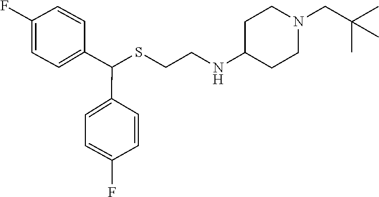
S(CCNC1CCN(CC(C)(C)C)CC1)C(C1=CC=C(F)C=C1)C1=CC=C(F)C=C1
